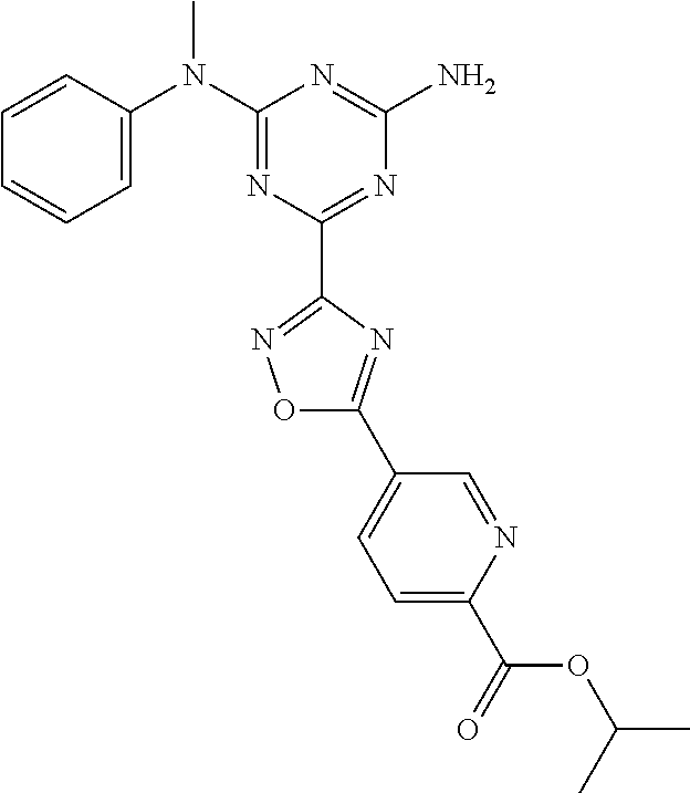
C1=CC(N(C2=NC(C3=NOC(C4=CC=C(C(OC(C)C)=O)N=C4)=N3)=NC(N)=N2)C)=CC=C1
